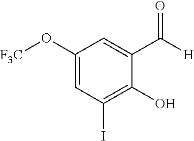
C1(O[F3C])=CC(I)=C(O)C(C([H])=O)=C1
